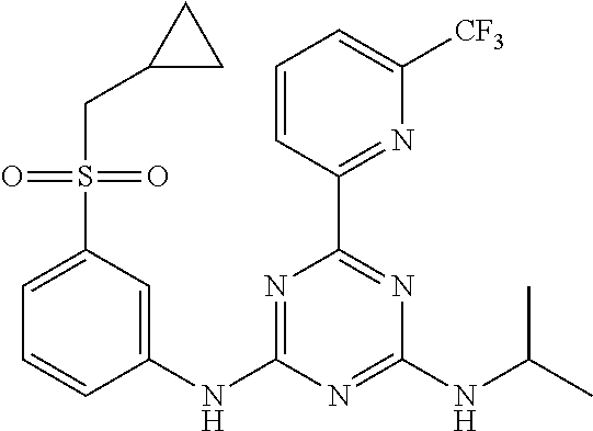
C1(NC2=NC(C3=NC([CF3])=CC=C3)=NC(NC(C)C)=N2)=CC(S(CC2CC2)(=O)=O)=CC=C1
